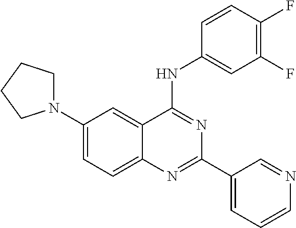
C1(N2CCCC2)=CC=C2C(=C1)C(NC1=CC(F)=C(F)C=C1)=NC(C1=CC=CN=C1)=N2
